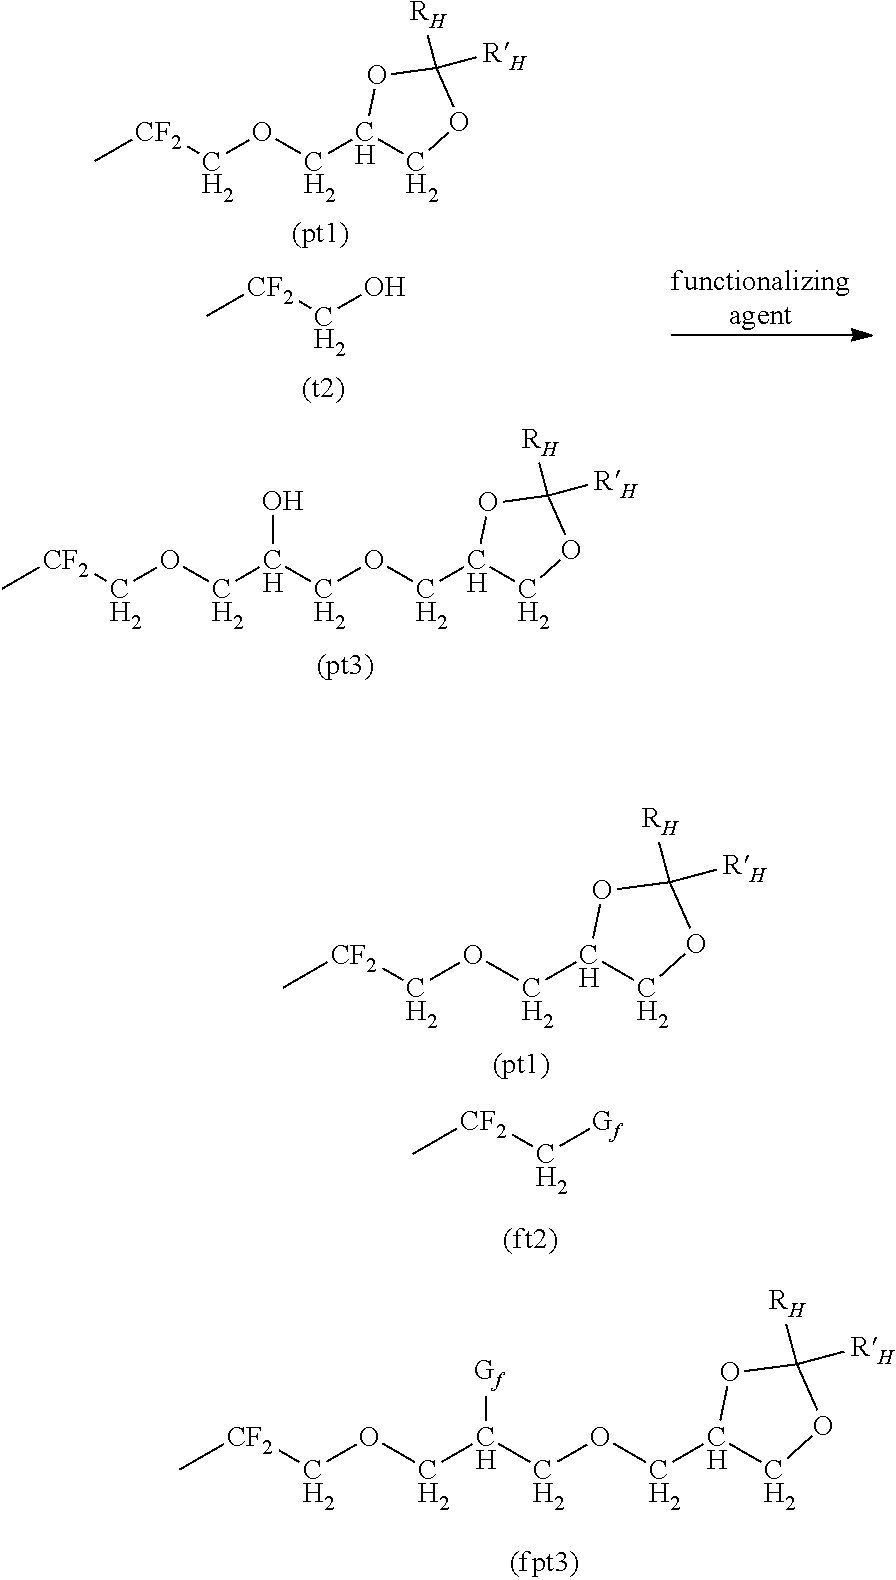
C[CF2]COCC1COC([RH])([RH])O1.C[CF2]CO.C[CF2]COCC(COCC1COC([RH])([RH])O1)O.C[CF2]COCC1COC([RH])([RH])O1.C[CF2]C[Gf].C[CF2]COCC(COCC1COC([RH])([RH])O1)[Gf]
